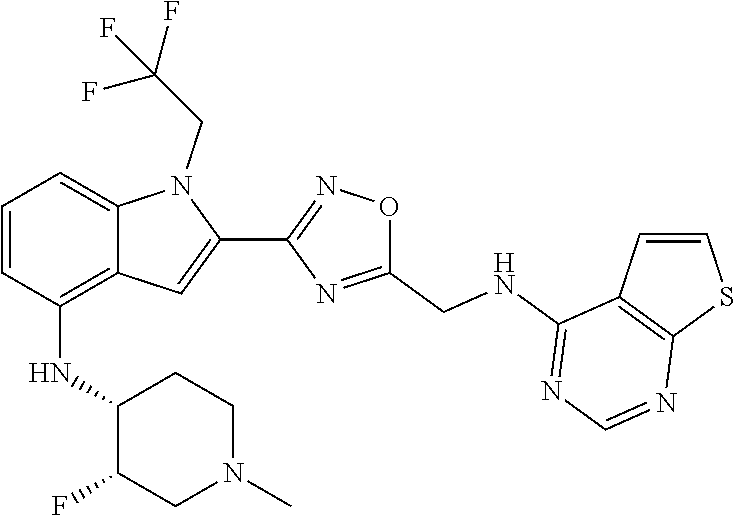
C1(C2=CC3=C(NC4C(F)CN(C)CC4)C=CC=C3N2CC(F)(F)F)=NOC(CNC2=NC=NC3=C2C=CS3)=N1
